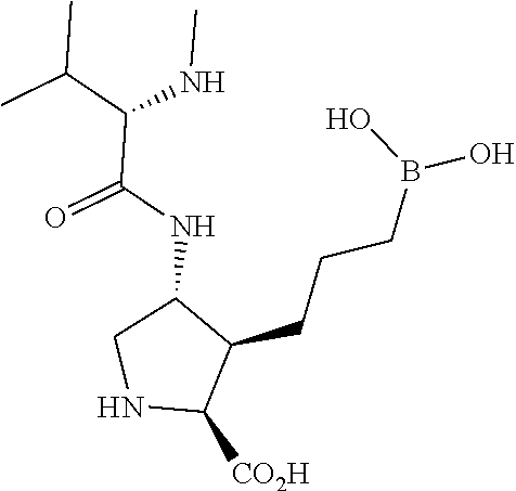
N1C([CO2H])C(CCCB(O)O)C(NC(C(C(C)C)NC)=O)C1
